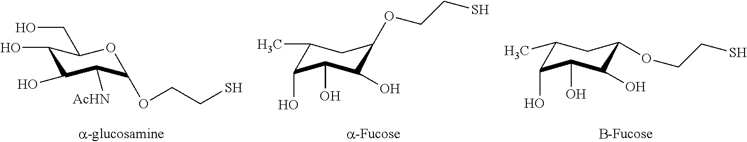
C1(O)C(O)C([AcHN])C(OCCS)OC1CO.C1(C)C(O)C(O)C(O)C(OCCS)C1.C1(C)C(O)C(O)C(O)C(OCCS)C1
